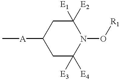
[A](C1CC([E3])([E4])N(O[R1])C([E1])([E2])C1)C
